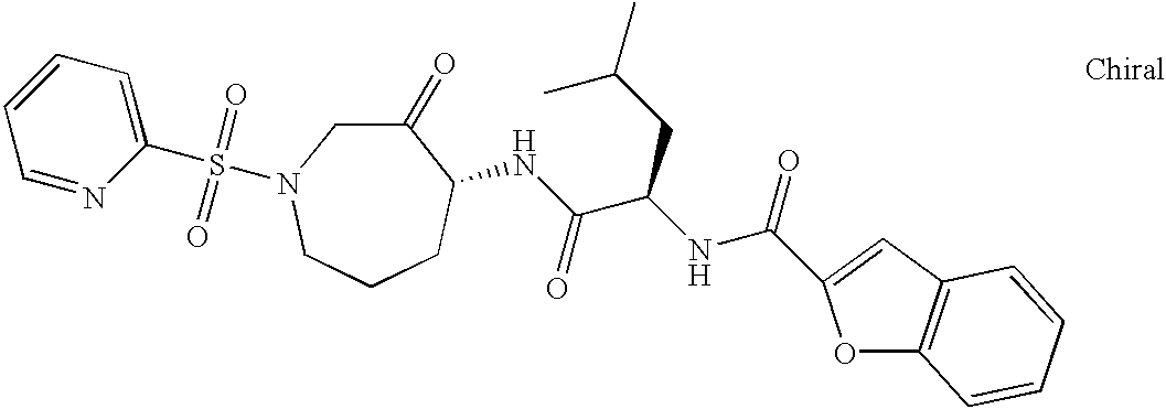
C1(=O)CN(S(C2=CC=CC=N2)(=O)=O)CCCC1NC(C(NC(=O)C1=CC2=C(O1)C=CC=C2)CC(C)C)=O
